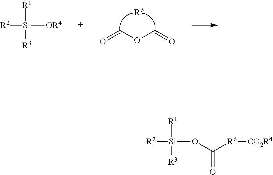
O=COC=O.[R6].[R2][Si]([OR4])([R1])[R3].[R2][Si](OC([R6][CO2R4])=O)([R1])[R3]
